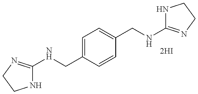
N1C(NCC2=CC=C(CNC3=NCCN3)C=C2)=NCC1
